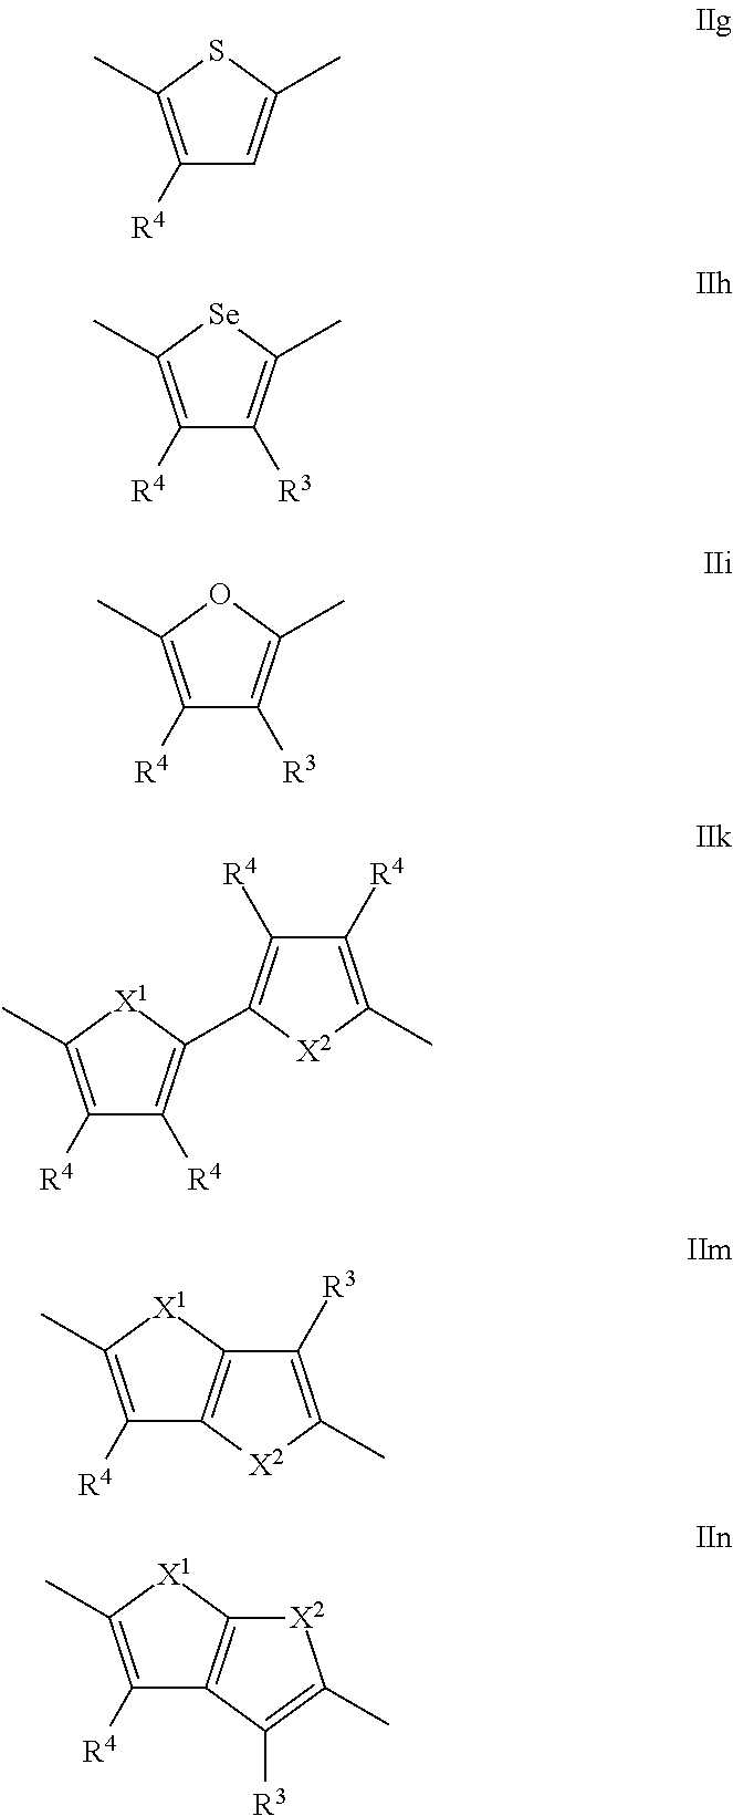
C1([R4])=C(C)SC(C)=C1.C1([R4])=C(C)[Se]C(C)=C1[R3].C1([R4])=C(C)OC(C)=C1[R3].C1([R4])=C(C)[X1]C(C2=C([R4])C([R4])=C(C)[X2]2)=C1[R4].C1([R4])=C(C)[X1]C2=C1[X2]C(C)=C2[R3].C1([R4])=C(C)[X1]C2=C1C([R3])=C(C)[X2]2
